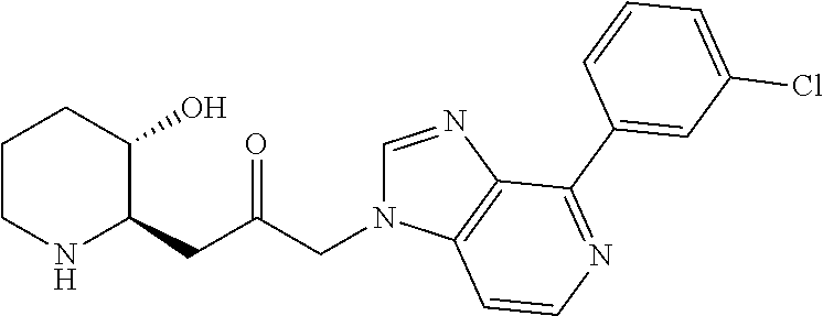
C1CNC(CC(CN2C=NC3=C2C=CN=C3C2=CC(Cl)=CC=C2)=O)C(O)C1
